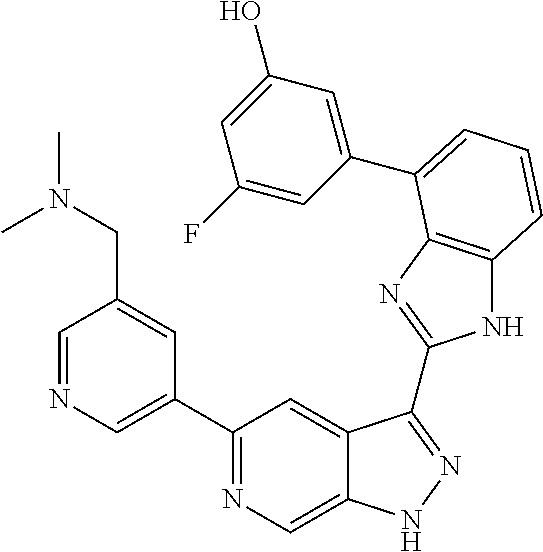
C1(C2=NC=C3C(=C2)C(C2=NC4=C(N2)C=CC=C4C2=CC(O)=CC(F)=C2)=NN3)=CN=CC(CN(C)C)=C1
